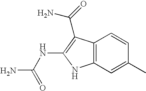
C12=C(C=C(C)C=C1)NC(NC(N)=O)=C2C(N)=O
